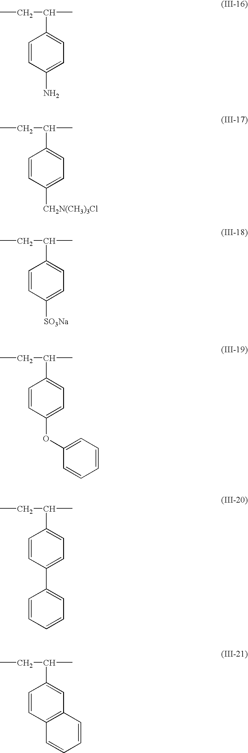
CCC(C)C1=CC=C(N)C=C1.CCC(C)C1=CC=C([CH2N(CH3)3Cl])C=C1.CCC(C)C1=CC=C([SO3Na])C=C1.CCC(C)C1=CC=C(OC2=CC=CC=C2)C=C1.CCC(C)C1=CC=C(C2=CC=CC=C2)C=C1.CCC(C)C1=CC2=C(C=C1)C=CC=C2
